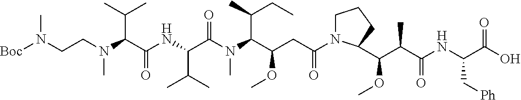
N(C(C(=O)NC(C(C)C)C(=O)N(C)C(C(CC)C)C(CC(=O)N1CCCC1C(OC)C(C)C(=O)NC(C(O)=O)C[Ph])OC)C(C)C)(CCN([Boc])C)C
